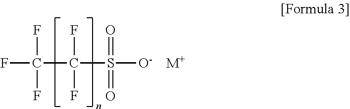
FC(F)(F)C(F)(F)S([O-])(=O)=O.[M+]
